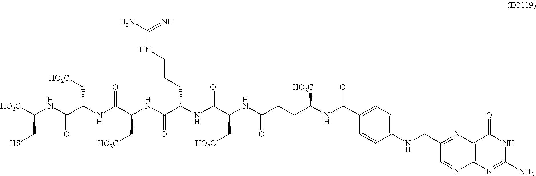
[HO2C]C(NC(C(NC(C(NC(C(NC(C(NC(CCC(NC(C1=CC=C(NCC2=NC3=C(N=C2)N=C(N)NC3=O)C=C1)=O)[HO2C])=O)C[HO2C])=O)CCCNC(N)=N)=O)C[HO2C])=O)C[HO2C])=O)CS
